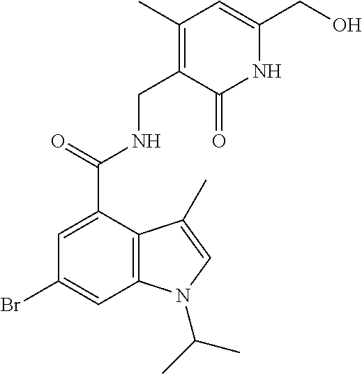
C1=C(C(=O)NCC2=C(C)C=C(CO)NC2=O)C2=C(C=C1Br)N(C(C)C)C=C2C
